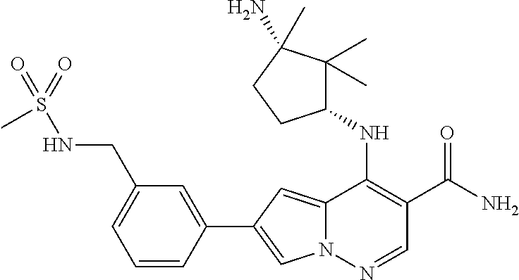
N12C(=CC(C3=CC(CNS(=O)(=O)C)=CC=C3)=C1)C(NC1C(C)(C)C(N)(C)CC1)=C(C(N)=O)C=N2
